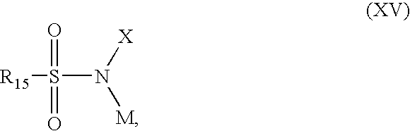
[R15]S(N([X])[M])(=O)=O
